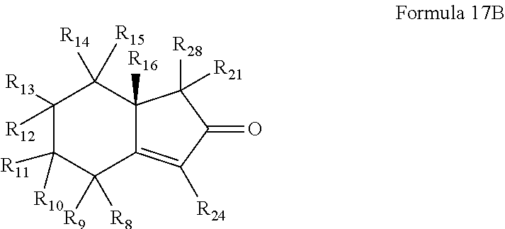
C1([R13])([R12])C([R11])([R10])C([R9])([R8])C2=C([R24])C(=O)C([R28])([R21])C2([R16])C1([R15])[R14]
